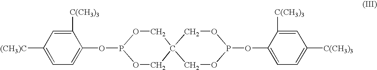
[(CH3)C]C1=CC=C(OP2OCC3(CO2)COP(OC2=CC=C([C(CH3)3])C=C2[C(CH3)3])OC3)C([C(CH3)3])=C1
